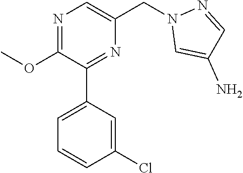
N1=C(OC)C(C2=CC=CC(Cl)=C2)=NC(CN2C=C(N)C=N2)=C1
